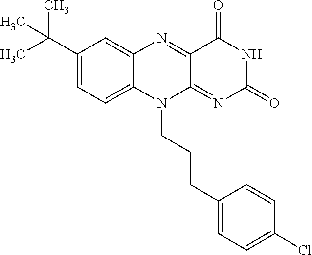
C1(C(C)(C)C)=CC=C2C(=C1)N=C1C(=NC(=O)NC1=O)N2CCCC1=CC=C(Cl)C=C1
